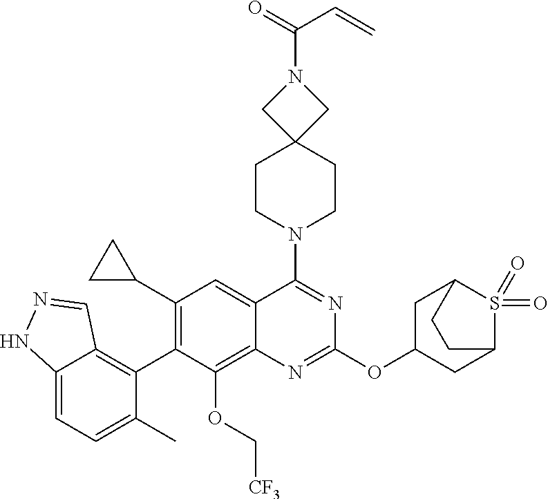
C12=CC=C(C)C(C3=C(C4CC4)C=C4C(=C3OC[CF3])N=C(OC3CC5S(=O)(=O)C(C3)CC5)N=C4N3CCC4(CC3)CN(C(C=C)=O)C4)=C1C=NN2
